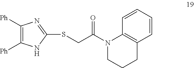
[Ph]C1=C([Ph])N=C(SCC(N2CCCC3=C2C=CC=C3)=O)N1
